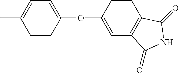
C1=C(C)C=CC(OC2=CC3=C(C=C2)C(=O)NC3=O)=C1
